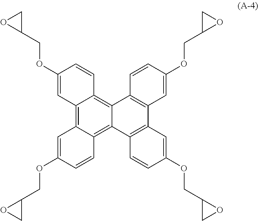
C12=C3C(=C4C(=C1C=CC(OCC1CO1)=C2)C1=C(C2=C4C=CC(OCC4CO4)=C2)C=C(OCC2CO2)C=C1)C=CC(OCC1CO1)=C3
